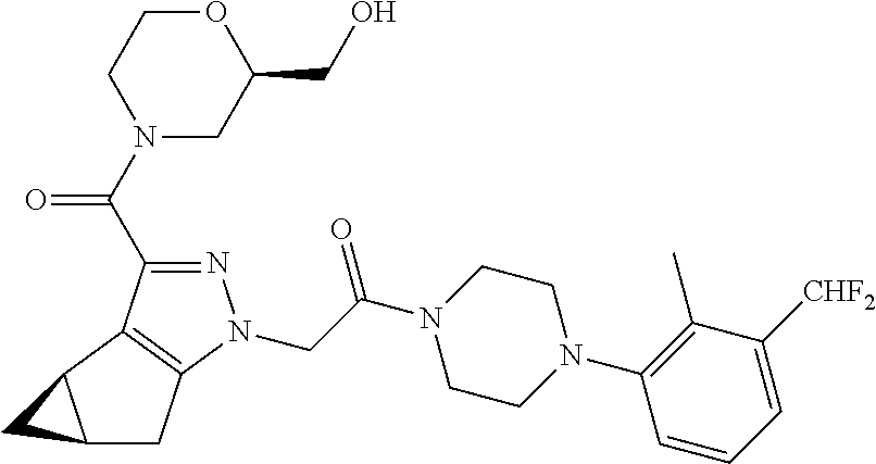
N1=C(C(N2CC(CO)OCC2)=O)C2=C(N1CC(N1CCN(C3=C(C)C([CHF2])=CC=C3)CC1)=O)CC1C2C1
